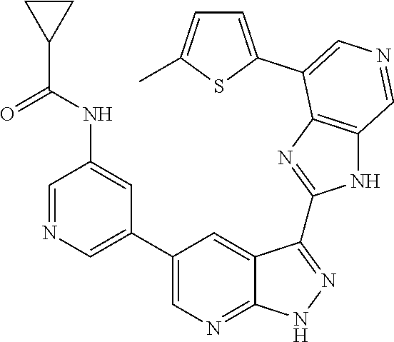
C1=NC=C(C2=CN=C3C(=C2)C(C2=NC4=C(N2)C=NC=C4C2=CC=C(C)S2)=NN3)C=C1NC(C1CC1)=O
